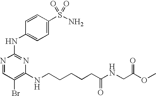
N1=CC(Br)=C(NCCCCCC(NCC(OC)=O)=O)N=C1NC1=CC=C(S(N)(=O)=O)C=C1
